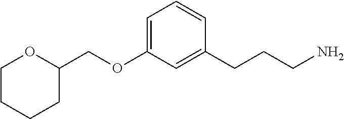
C1(COC2=CC=CC(CCCN)=C2)OCCCC1
